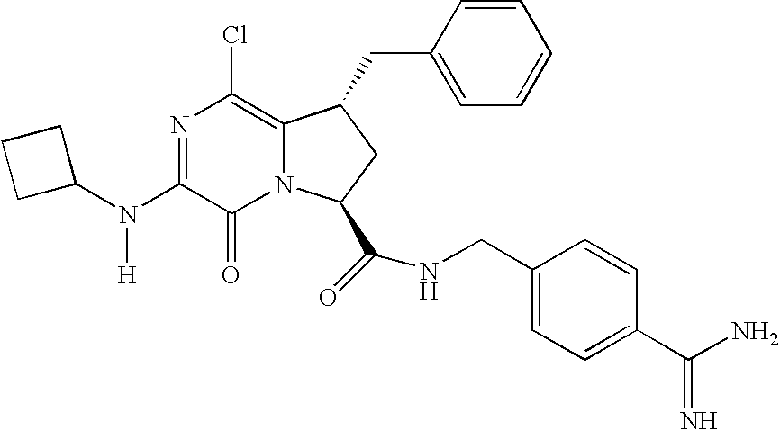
C1=CC=CC=C1CC1C2=C(Cl)N=C(N(C3CCC3)[H])C(=O)N2C(C(=O)NCC2=CC=C(C(=N)N)C=C2)C1
